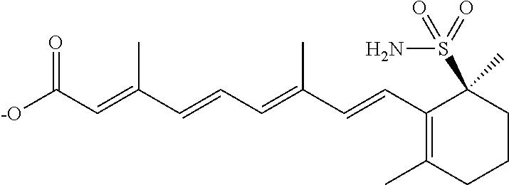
[-O]C(C=C(C=CC=C(C=CC1=C(C)CCCC1(S(=O)(N)=O)C)C)C)=O
